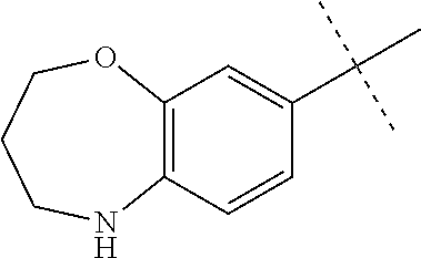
C12=C(C=CC(C(C)(C)C)=C1)NCCCO2
